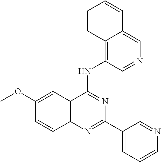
C1(OC)=CC2=C(C=C1)N=C(C1=CC=CN=C1)N=C2NC1=C2C(=CN=C1)C=CC=C2
